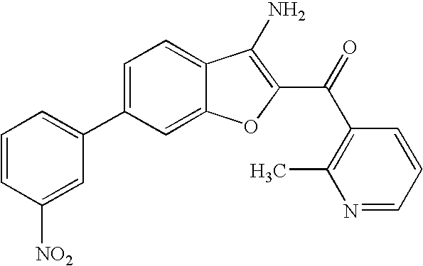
C1=CC([NO2])=CC(C2=CC=C3C(=C2)OC(C(C2=C(C)N=CC=C2)=O)=C3N)=C1
